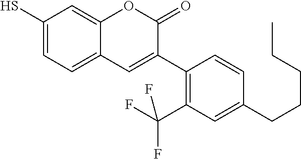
C1(S)=CC=C2C(=C1)OC(=O)C(C1=C(C(F)(F)F)C=C(CCCCC)C=C1)=C2
